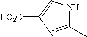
C1(C)=NC([HO2C])=CN1
